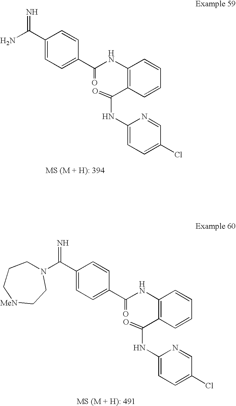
C1(NC(C2=CC=C(C(=N)N)C=C2)=O)=C(C(NC2=CC=C(Cl)C=N2)=O)C=CC=C1.C1(NC(C2=CC=C(C(=N)N3CCC[MeN]CC3)C=C2)=O)=C(C(NC2=CC=C(Cl)C=N2)=O)C=CC=C1
